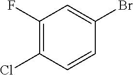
C1(F)=C(Cl)C=CC(Br)=C1
